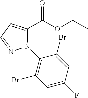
C(OCC)(=O)C1=CC=NN1C1=C(Br)C=C(F)C=C1Br
